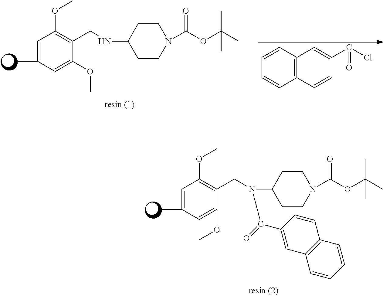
C1=C(C)C=C(OC)C(CNC2CCN(C(OC(C)(C)C)=O)CC2)=C1OC.C1=CC2=C(C=C1)C=CC(C(Cl)=O)=C2.C1=C(C)C=C(OC)C(CN(C2CCN(C(OC(C)(C)C)=O)CC2)C(=O)C2=CC3=C(C=C2)C=CC=C3)=C1OC
